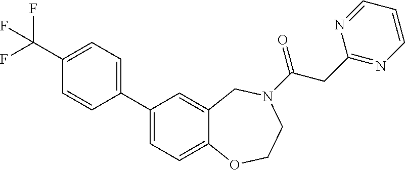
C1(C2=CC=C(C(F)(F)F)C=C2)=CC=C2C(=C1)CN(C(CC1=NC=CC=N1)=O)CCO2
